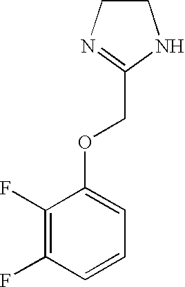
C1(F)=C(F)C=CC=C1OCC1=NCCN1
